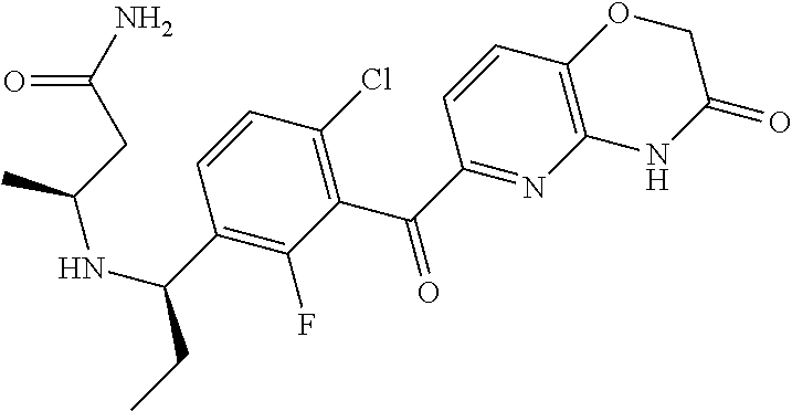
C12=C(C=CC(C(=O)C3=C(Cl)C=CC(C(CC)NC(C)CC(N)=O)=C3F)=N1)OCC(=O)N2
